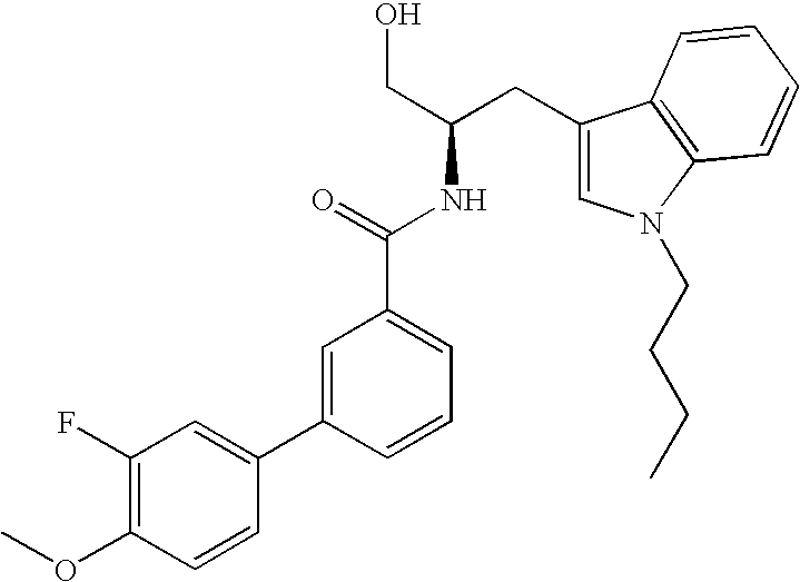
C(O)C(NC(=O)C1=CC=CC(C2=CC(F)=C(OC)C=C2)=C1)CC1=CN(CCCC)C2=C1C=CC=C2
